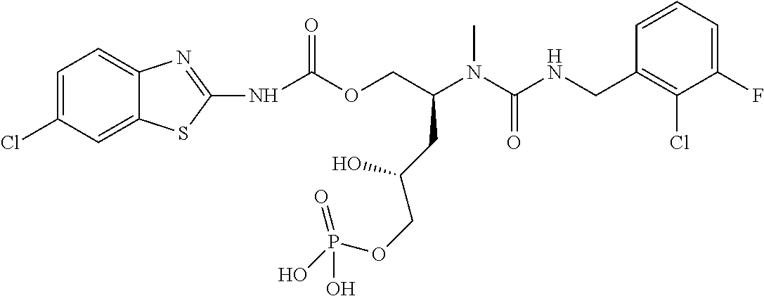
C1=CC(CNC(N(C(COC(=O)NC2=NC3=CC=C(Cl)C=C3S2)CC(COP(O)(=O)O)O)C)=O)=C(Cl)C(F)=C1
